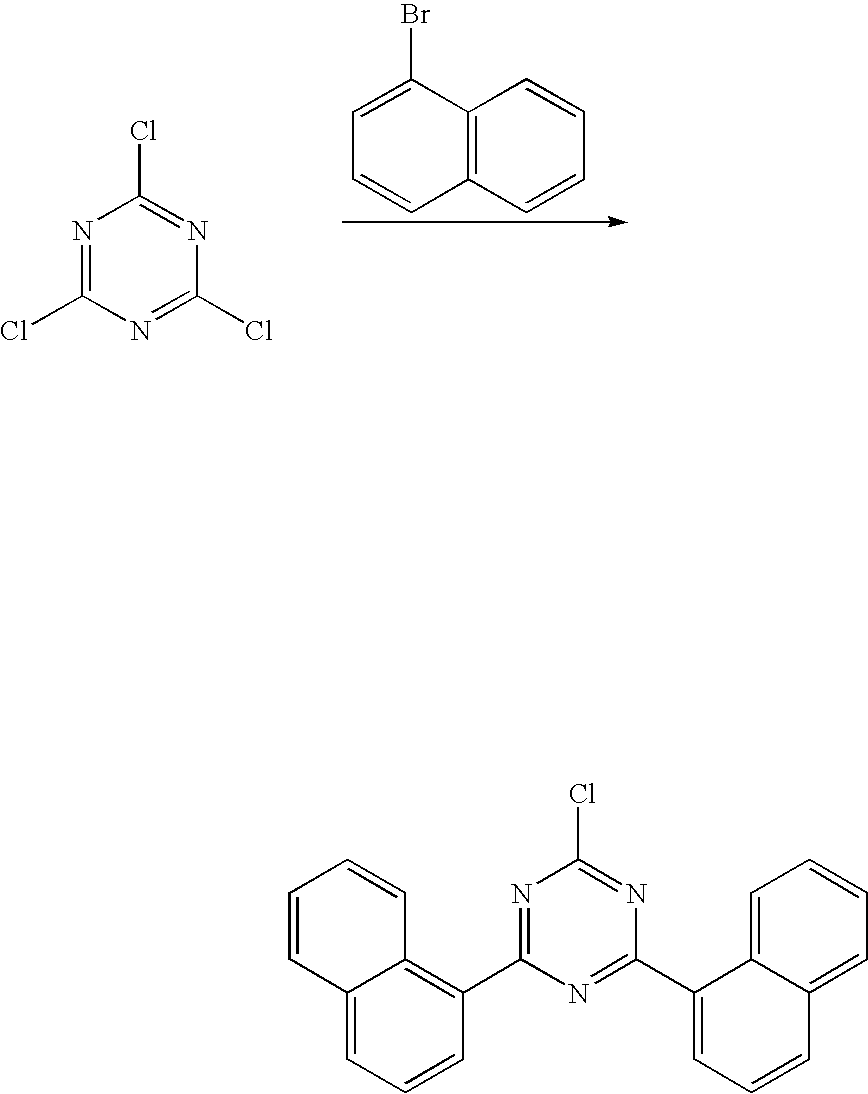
C1=C(Br)C2=C(C=C1)C=CC=C2.N1=C(Cl)N=C(Cl)N=C1Cl.C1=CC2=CC=CC(C3=NC(Cl)=NC(C4=CC=CC5=CC=CC=C45)=N3)=C2C=C1
